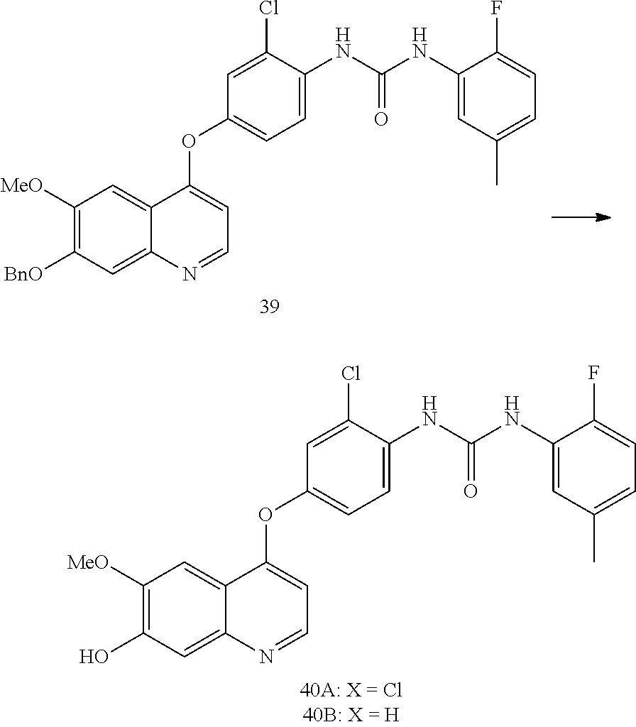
[BnO]C1=C([MeO])C=C2C(=C1)N=CC=C2OC1=CC=C(NC(NC2=CC(C)=CC=C2F)=O)C(Cl)=C1.OC1=C([MeO])C=C2C(=C1)N=CC=C2OC1=CC=C(NC(NC2=CC(C)=CC=C2F)=O)C(Cl)=C1
